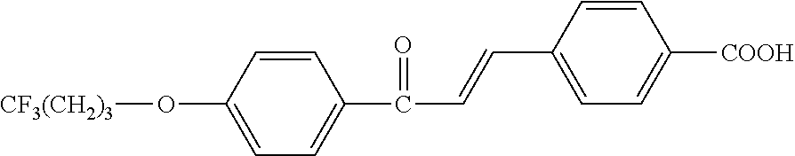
C1=CC(O[CF3(CH2)3])=CC=C1C(C=CC1=CC=C([COOH])C=C1)=O
